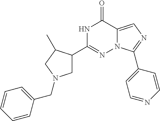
N1C(C2CN(CC3=CC=CC=C3)CC2C)=NN2C(=CN=C2C2=CC=NC=C2)C1=O
